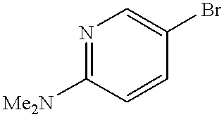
N1=C([Me2N])C=CC(Br)=C1
